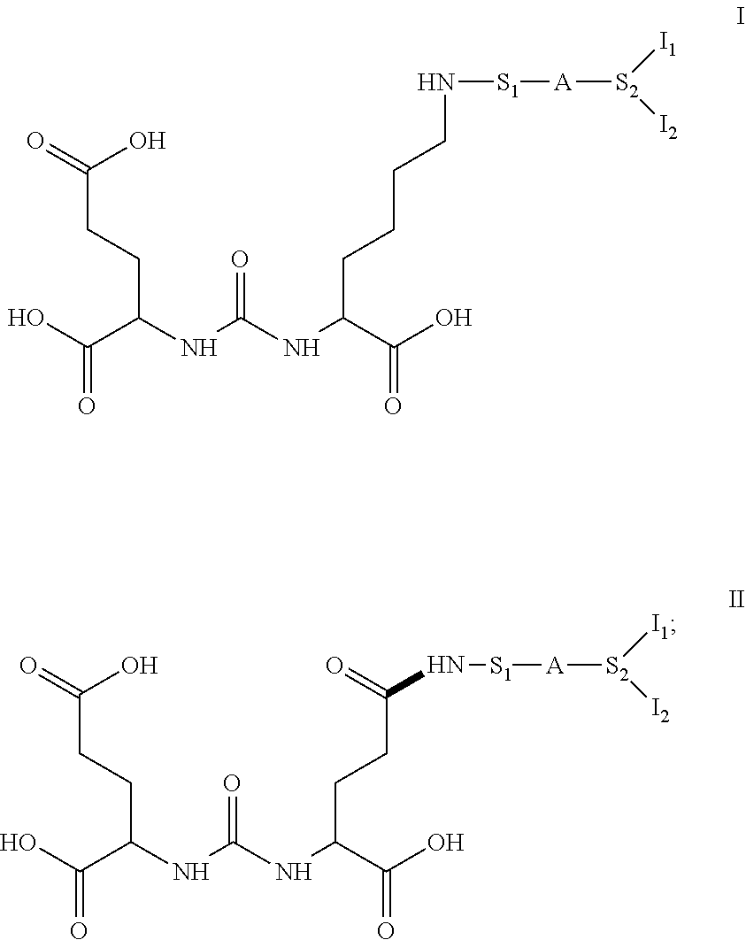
OC(C(CCC(=O)O)NC(NC(C(O)=O)CCCCN[S1][A][S2]([I1])[I2])=O)=O.OC(C(CCC(=O)O)NC(NC(C(O)=O)CCC(N[S1][A][S2]([I1])[I2])=O)=O)=O
